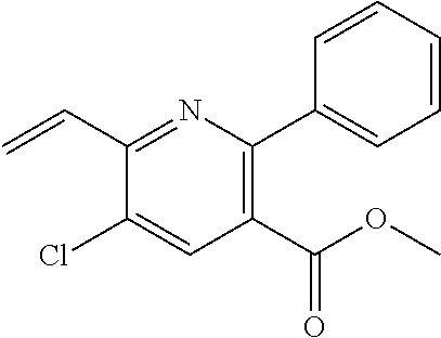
C1(C(OC)=O)=C(C2=CC=CC=C2)N=C(C=C)C(Cl)=C1
